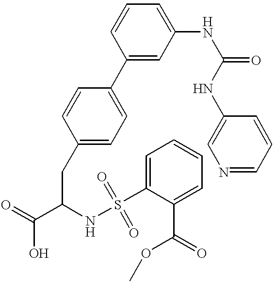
C1(C2=CC=C(CC(C(=O)O)NS(=O)(C3=CC=CC=C3C(OC)=O)=O)C=C2)=CC(NC(=O)NC2=CN=CC=C2)=CC=C1
